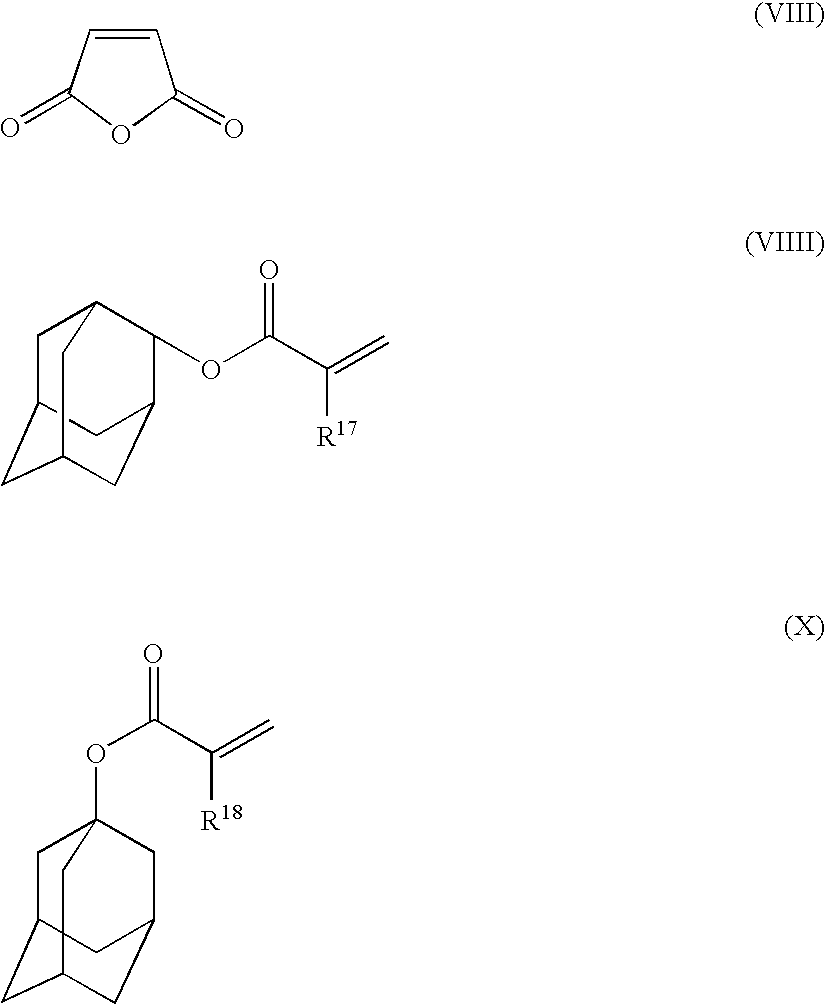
C1(=O)OC(=O)C=C1.O(C(C(=C)[R17])=O)C1C2CC3CC(CC1C3)C2.O(C(C(=C)[R18])=O)C12CC3CC(CC(C1)C3)C2
